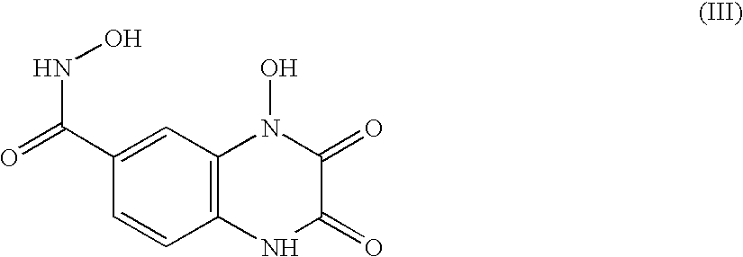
C1(C(=O)NO)=CC2=C(C=C1)NC(=O)C(=O)N2O
